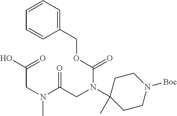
C1(COC(=O)N(CC(N(CC(O)=O)C)=O)C2(C)CCN([Boc])CC2)=CC=CC=C1
